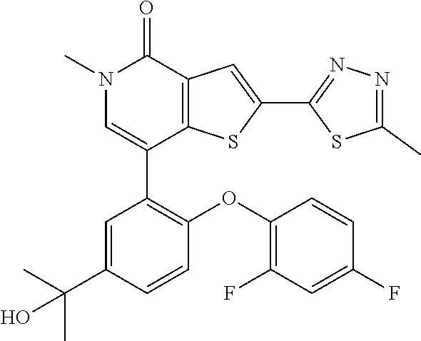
C1=C(C(C)(C)O)C=CC(OC2=C(F)C=C(F)C=C2)=C1C1=CN(C)C(=O)C2=C1SC(C1=NN=C(C)S1)=C2
